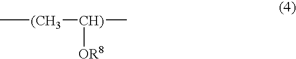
C[(CH3][CH)](C)[OR8]
